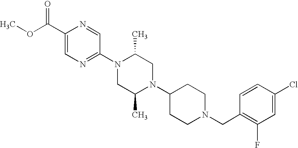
C1(C(OC)=O)=CN=C(N2CC(C)N(C3CCN(CC4=C(F)C=C(Cl)C=C4)CC3)CC2C)C=N1
